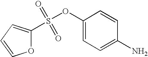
O1C(S(OC2=CC=C(N)C=C2)(=O)=O)=CC=C1
